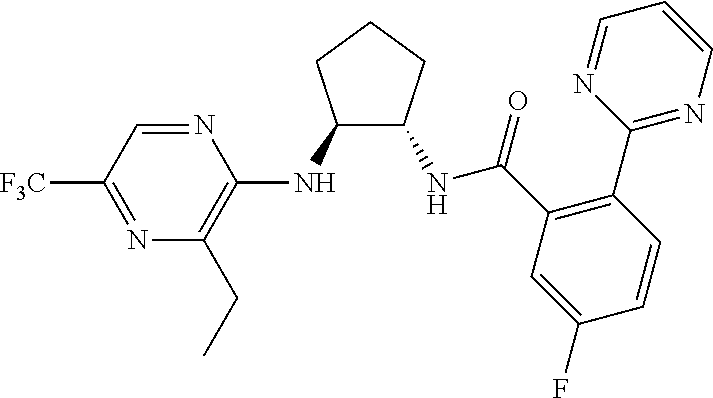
C1(NC2=C(CC)N=C([F3C])C=N2)C(NC(C2=C(C3=NC=CC=N3)C=CC(F)=C2)=O)CCC1
